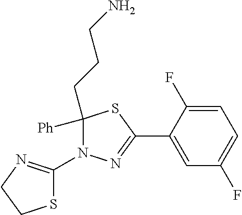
C1([Ph])(CCCN)N(C2=NCCS2)N=C(C2=CC(F)=CC=C2F)S1
